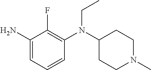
C1(N)=CC=CC(N(C2CCN(C)CC2)CC)=C1F
